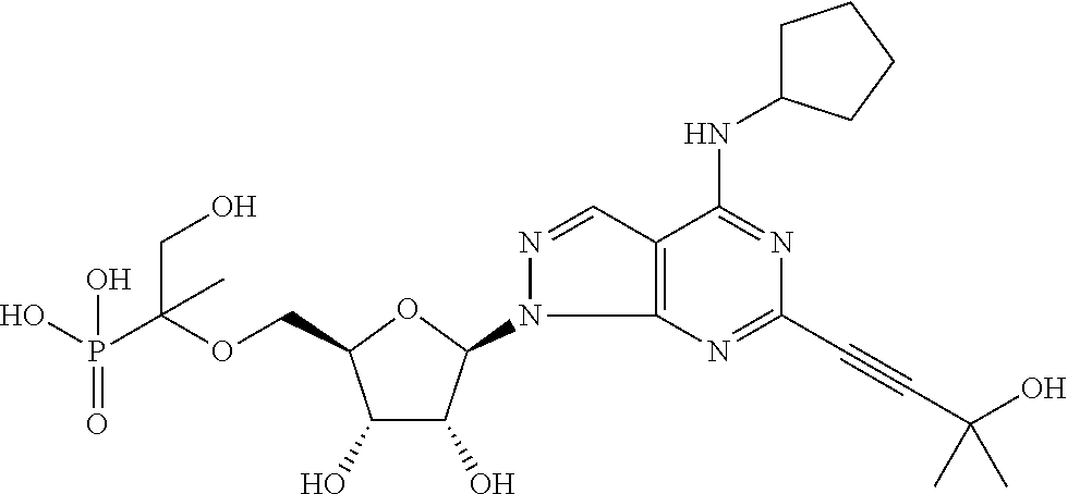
C(OCC1C(O)C(O)C(N2C3=C(C=N2)C(NC2CCCC2)=NC(C#CC(C)(O)C)=N3)O1)(P(O)(=O)O)(CO)C
